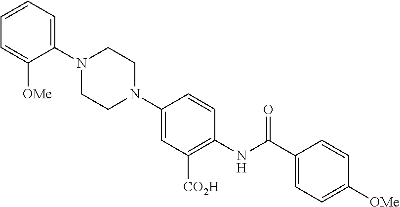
C1=CC=C(N2CCN(C3=CC([CO2H])=C(NC(C4=CC=C([OMe])C=C4)=O)C=C3)CC2)C([OMe])=C1
